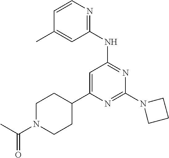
N1=C(N2CCC2)N=C(NC2=NC=CC(C)=C2)C=C1C1CCN(C(C)=O)CC1
